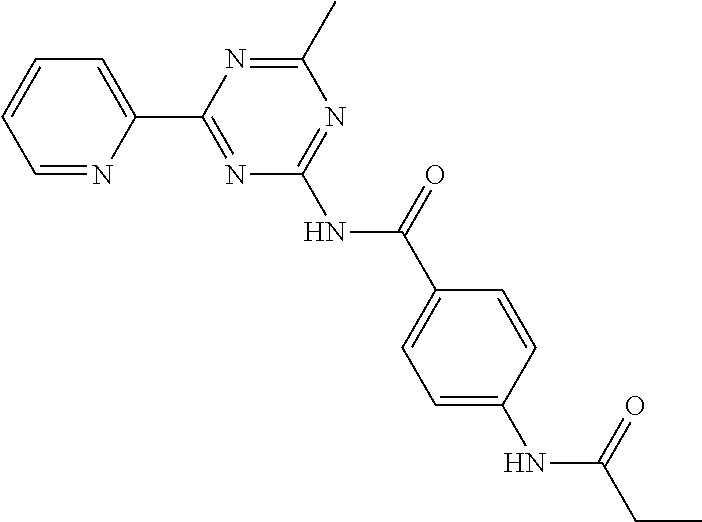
C1=NC(C2=NC(NC(C3=CC=C(NC(CC)=O)C=C3)=O)=NC(C)=N2)=CC=C1
